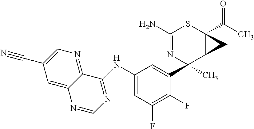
N(C1=CC(F)=C(F)C(C2(C)N=C(N)SC3(C(C)=O)C2C3)=C1)C1=NC=NC2=CC(C#N)=CN=C12
